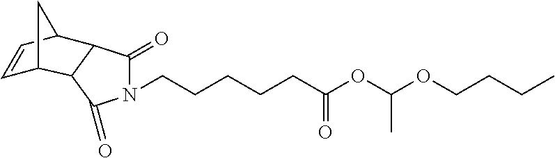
C(CCCCC(OC(OCCCC)C)=O)N1C(=O)C2C(C1=O)C1C=CC2C1
